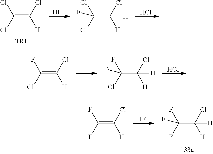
ClC(=C(Cl)[H])Cl.[TRI].ClC(C(Cl)([H])[H])(Cl)F.[- HCl].F.FC(=C(Cl)[H])Cl.FC(C(Cl)([H])[H])(Cl)F.[- HCl].FC(=C(Cl)[H])F.FC(C(Cl)([H])[H])(F)F.F
